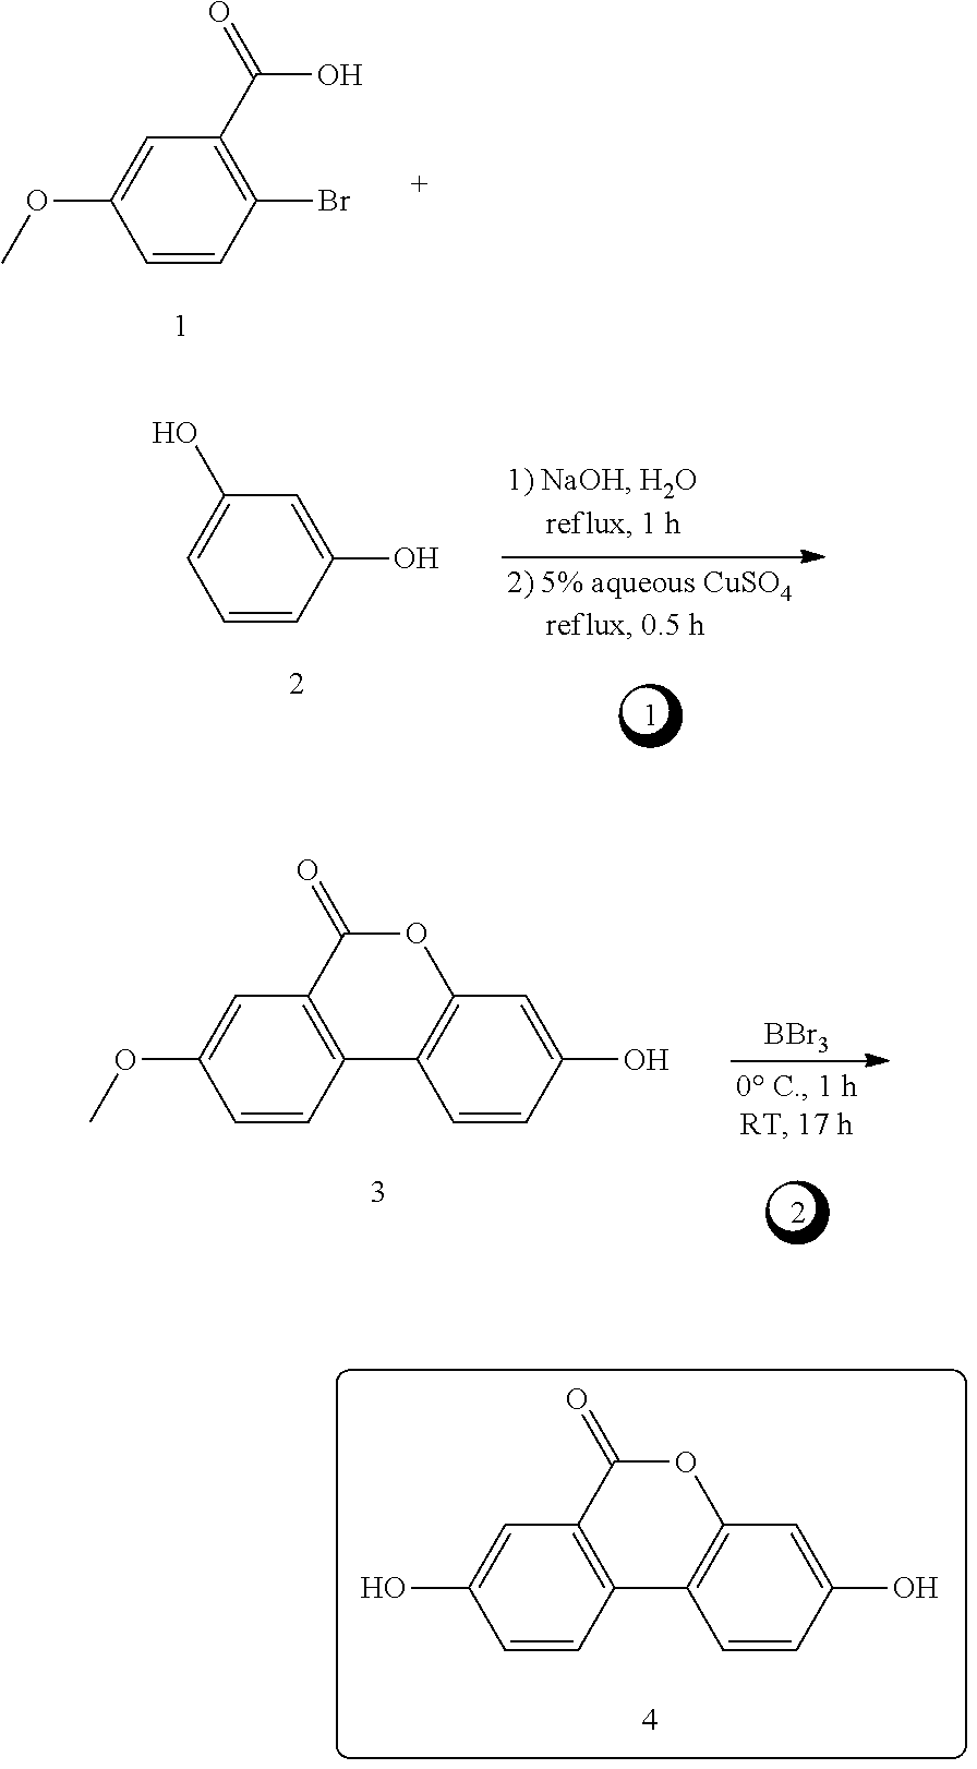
C1=CC(Br)=C(C(O)=O)C=C1OC.C12=C(C(=O)OC3=C1C=CC(O)=C3)C=C(O)C=C2.C12=C(C(=O)OC3=C1C=CC(O)=C3)C=C(OC)C=C2.[BBr3].C1=CC(O)=CC(O)=C1
